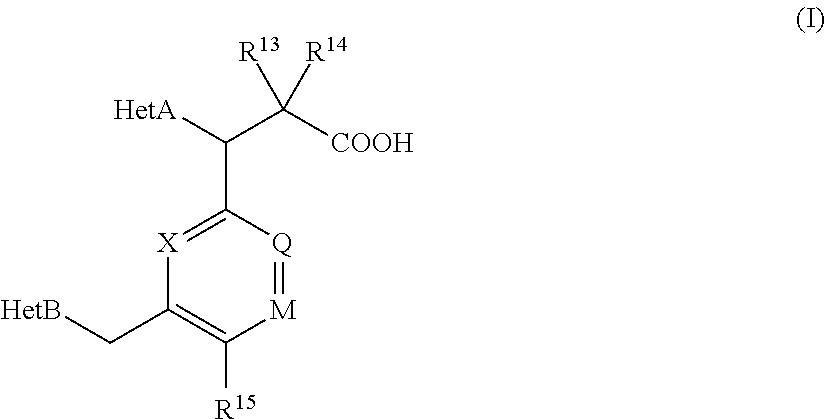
C1(C([HetA])C([COOH])([R13])[R14])=[X]C(C[HetB])=C([R15])[M]=[Q]1
